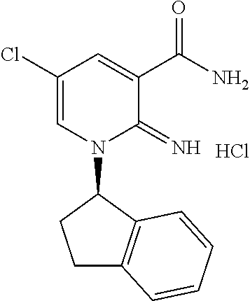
C1(Cl)=CN(C2CCC3=C2C=CC=C3)C(=N)C(C(N)=O)=C1.Cl
